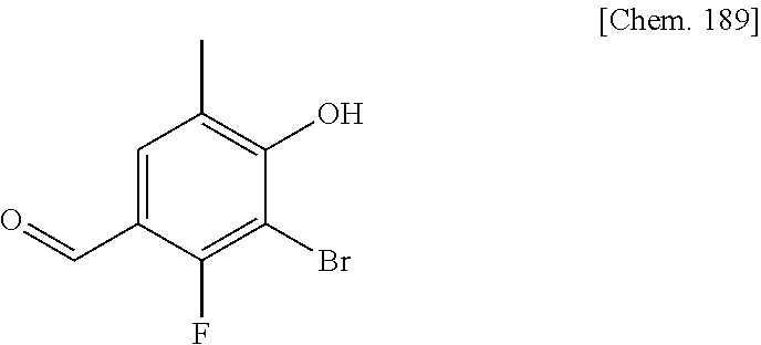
C1=C(C=O)C(F)=C(Br)C(O)=C1C
